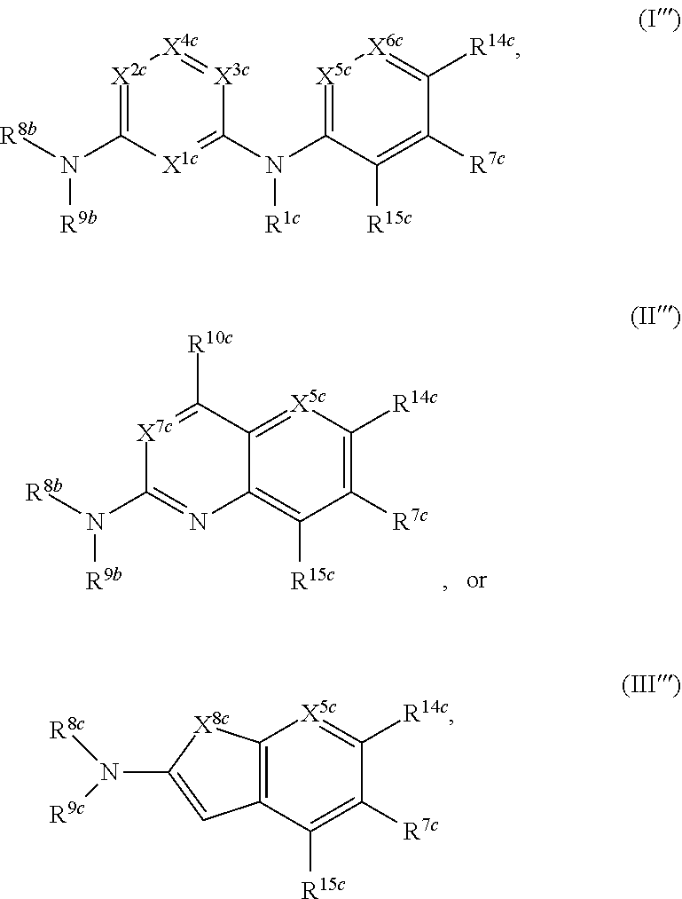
[X7c]1=C([R10c])C2=[X5c]C([R14c])=C([R7c])C([R15c])=C2N=C1N([R8b])[R9b].[X2c]1=C(N([R8b])[R9b])[X1c]=C(N(C2=[X5c][X6c]=C([R14c])C([R7c])=C2[R15c])[R1c])[X3c]=[X4c]1.C12=C([X5c]=C([R14c])C([R7c])=C1[R15c])[X8c]C(N([R8c])[R9c])=C2
